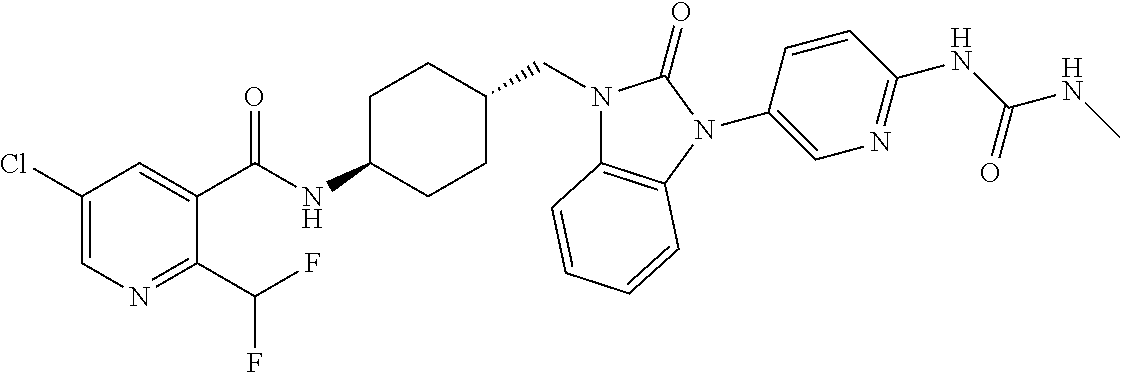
C1(Cl)=CN=C(C(F)F)C(C(NC2CCC(CN3C4=C(N(C5=CN=C(NC(NC)=O)C=C5)C3=O)C=CC=C4)CC2)=O)=C1
